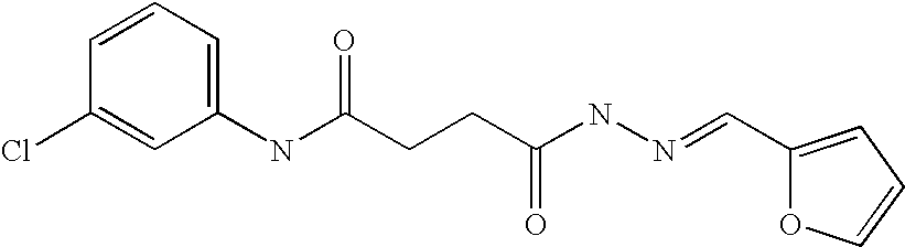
C1=CC=C(NC(CCC(NN=CC2=CC=CO2)=O)=O)C=C1Cl
